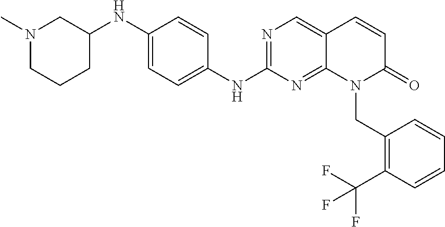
C1(NC2=CC=C(NC3=NC=C4C(=N3)N(CC3=C(C(F)(F)F)C=CC=C3)C(=O)C=C4)C=C2)CN(C)CCC1
